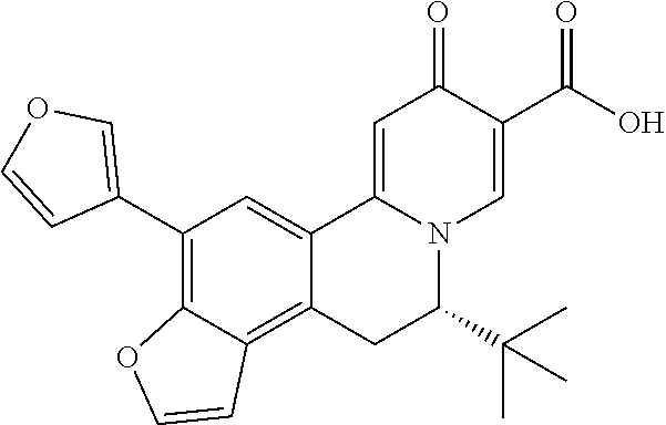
O=C1C(C(O)=O)=CN2C(=C1)C1=CC(C3=COC=C3)=C3C(=C1CC2C(C)(C)C)C=CO3
